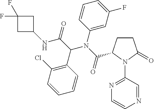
C1(NC(=O)C(C2=C(Cl)C=CC=C2)N(C2=CC(F)=CC=C2)C(=O)C2CCC(=O)N2C2=NC=CN=C2)CC(F)(F)C1
